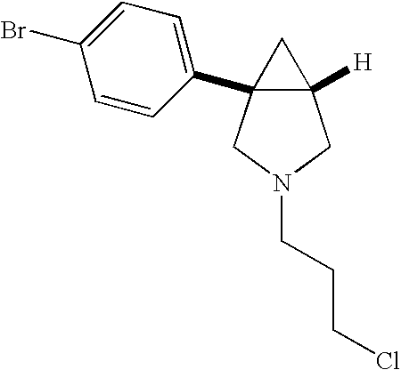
C12([H])C(C3=CC=C(Br)C=C3)(CN(CCCCl)C1)C2
